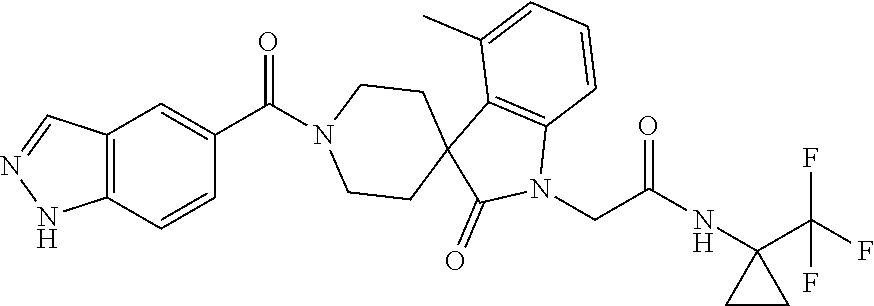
C12=C(C=CC(C(=O)N3CCC4(C5=C(N(CC(NC6(C(F)(F)F)CC6)=O)C4=O)C=CC=C5C)CC3)=C1)NN=C2
